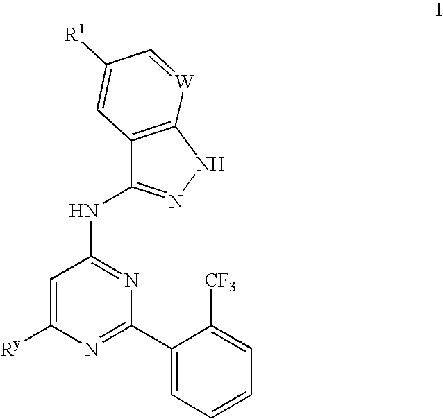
C12=C(NN=C1NC1=NC(C3=CC=CC=C3[CF3])=NC([Ry])=C1)[W]=CC([R1])=C2
